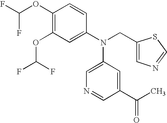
C1(OC(F)F)=C(OC(F)F)C=C(N(CC2=CN=CS2)C2=CN=CC(C(=O)C)=C2)C=C1
